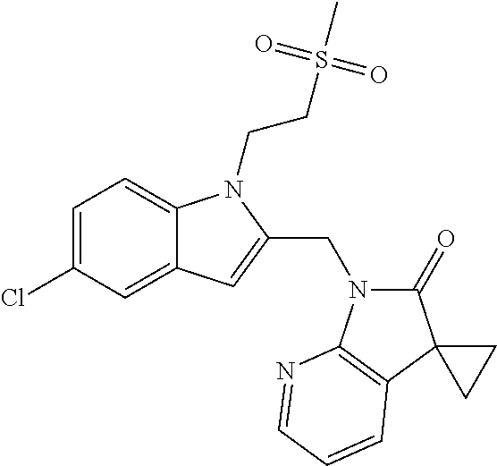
C1=C(Cl)C=C2C(=C1)N(CCS(C)(=O)=O)C(CN1C(=O)C3(C4=C1N=CC=C4)CC3)=C2
